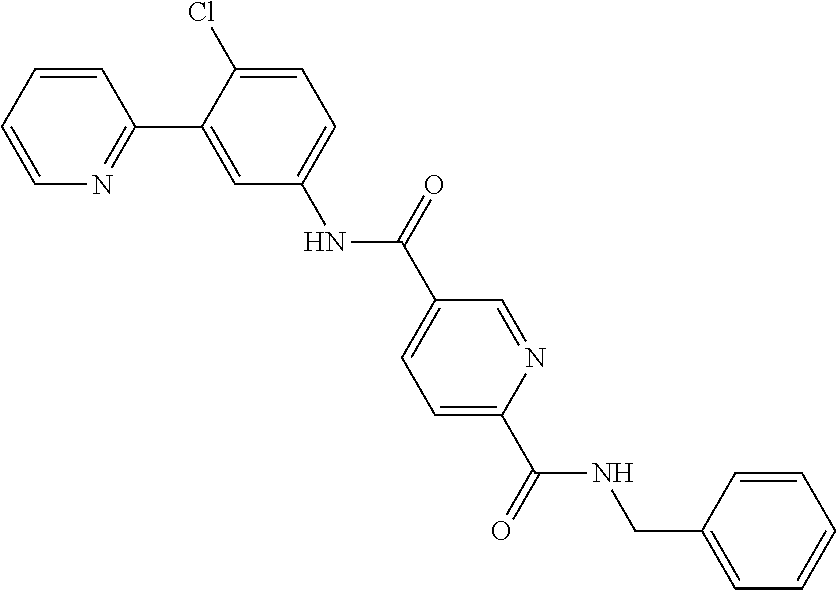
C1=CC=CN=C1C1=CC(NC(C2=CC=C(C(NCC3=CC=CC=C3)=O)N=C2)=O)=CC=C1Cl
